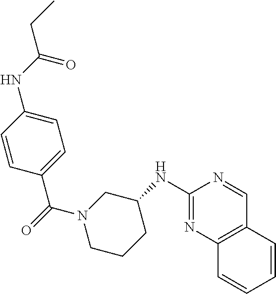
C1(NC2CN(C(=O)C3=CC=C(NC(CC)=O)C=C3)CCC2)=NC2=C(C=N1)C=CC=C2
